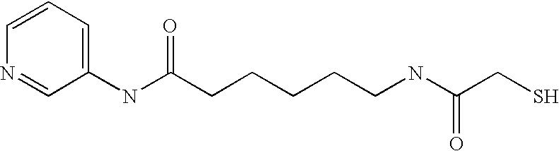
C1=CC=C(NC(CCCCCNC(CS)=O)=O)C=N1
